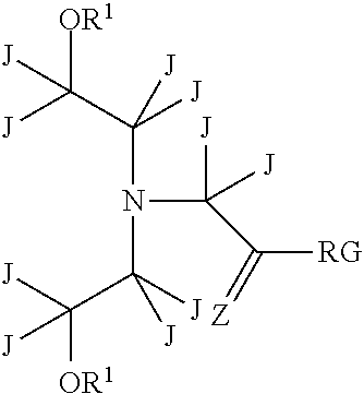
[J]C(C([J])([J])N(C([J])([J])C(=[Z])[RG])C(C([J])([J])[OR1])([J])[J])([J])[OR1]
